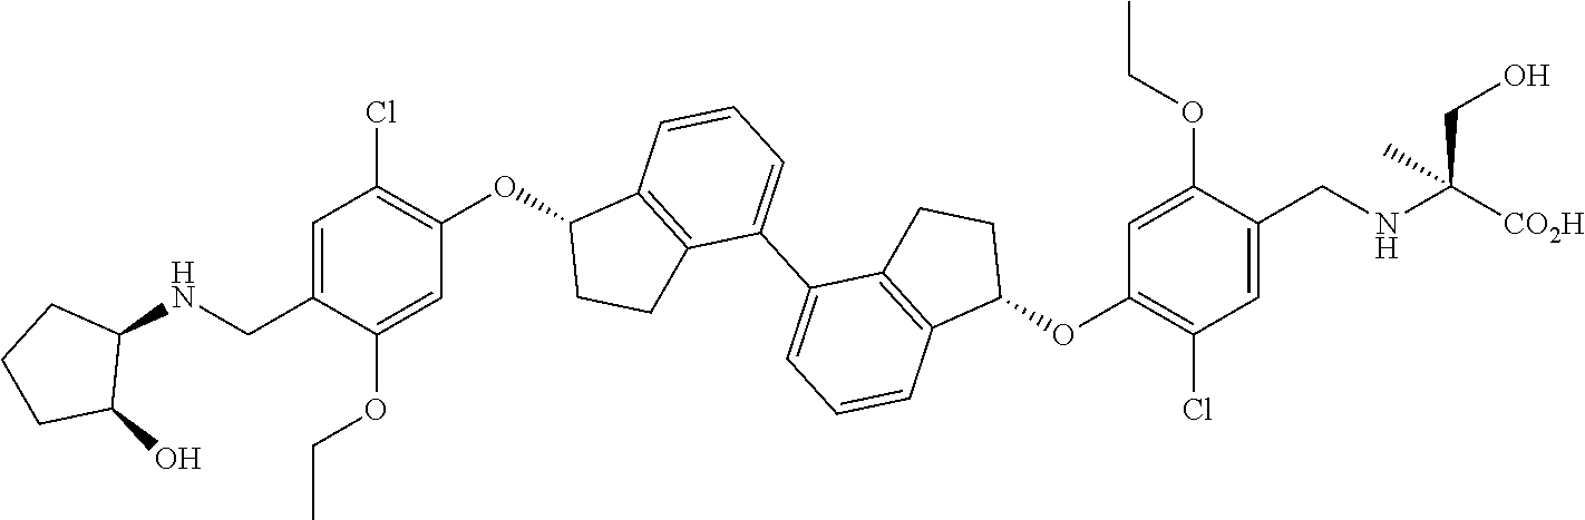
C1=C(OCC)C(CNC2CCCC2O)=CC(Cl)=C1OC1CCC2=C1C=CC=C2C1=CC=CC2=C1CCC2OC1=C(Cl)C=C(CNC([CO2H])(CO)C)C(OCC)=C1
